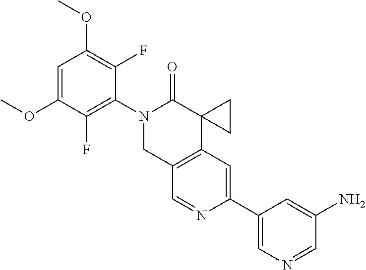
C12=C(C=C(C3=CN=CC(N)=C3)N=C1)C1(C(=O)N(C3=C(F)C(OC)=CC(OC)=C3F)C2)CC1
